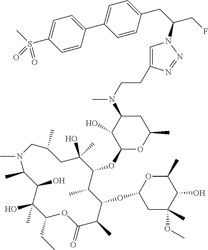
C1(O)(C)C(CC)OC(=O)C(C)C(OC2CC(OC)(C)C(O)C(C)O2)C(C)C(OC2OC(C)CC(N(C)CCC3=CN(C(CF)CC4=CC=C(C5=CC=C(S(C)(=O)=O)C=C5)C=C4)N=N3)C2O)C(O)(C)CC(C)CN(C)C(C)C1O
